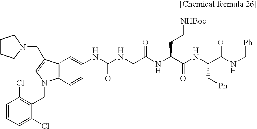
C12=C(C=CC(NC(NCC(NC(C(NC(C(NC[Ph])=O)C[Ph])=O)CC[NHBoc])=O)=O)=C1)N(CC1=C(Cl)C=CC=C1Cl)C=C2CN1CCCC1
